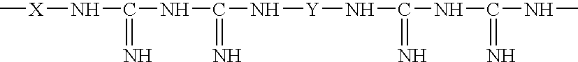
C[X]NC(=N)NC(=N)N[Y]NC(=N)NC(NC)=N
